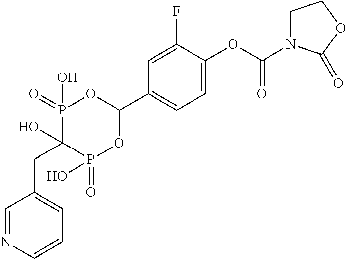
C1=C(OC(N2CCOC2=O)=O)C(F)=CC(C2OP(=O)(O)C(O)(CC3=CC=CN=C3)P(=O)(O)O2)=C1
